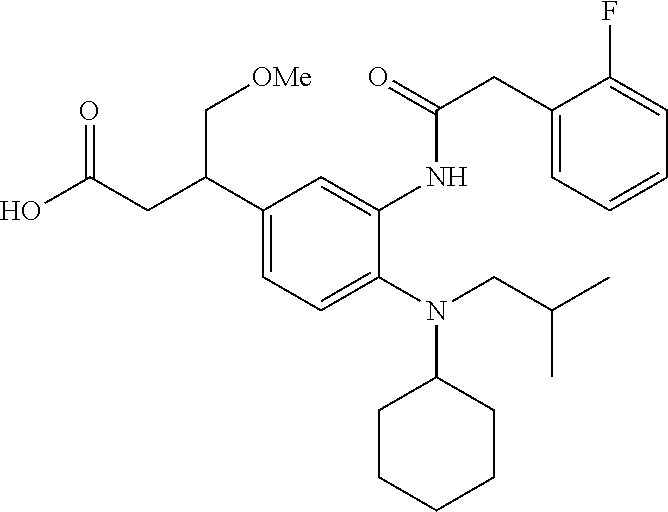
N(C1CCCCC1)(CC(C)C)C1=CC=C(C(CC(O)=O)C[OMe])C=C1NC(=O)CC1=CC=CC=C1F
